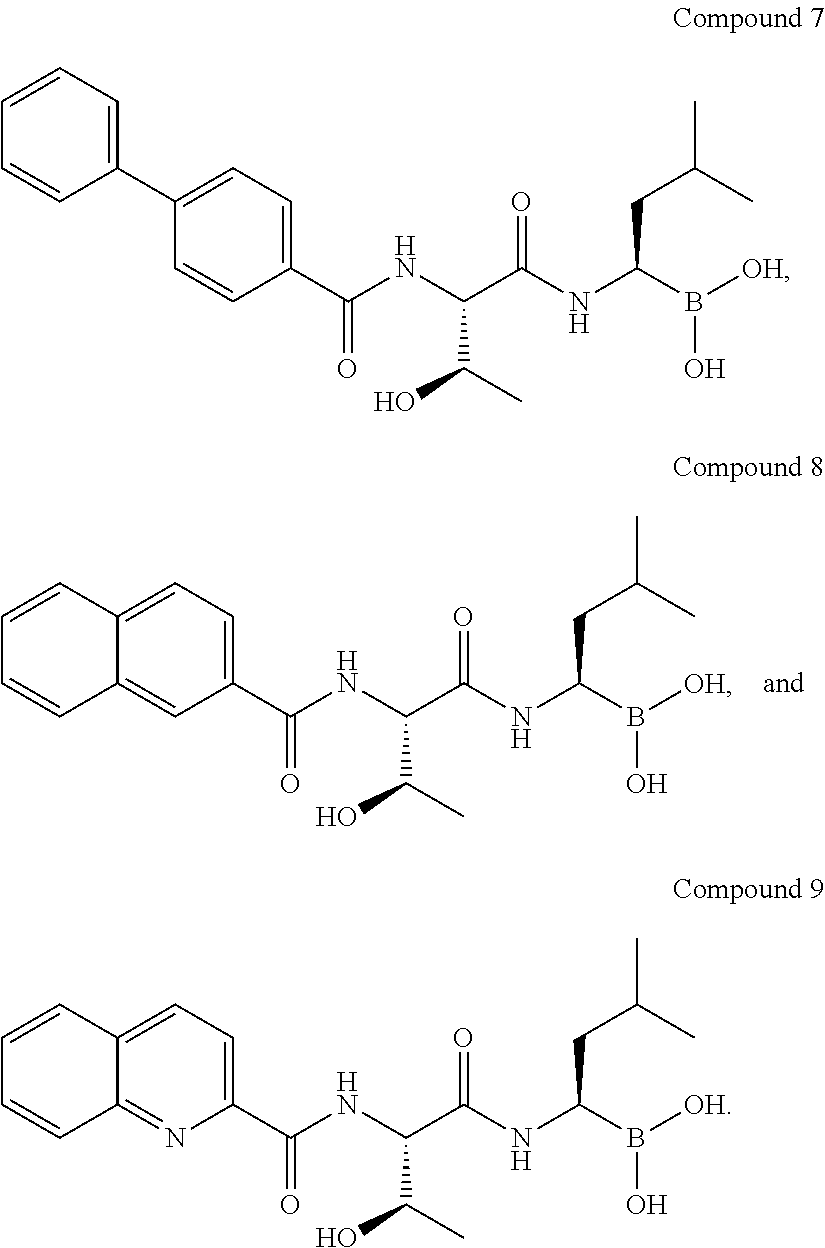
C1(C(=O)NC(C(=O)NC(B(O)[OH])CC(C)C)C(O)C)=CC=C2C(=C1)C=CC=C2.C1(C(=O)NC(C(=O)NC(B(O)[OH])CC(C)C)C(O)C)=CC=C(C2=CC=CC=C2)C=C1.C1(C(=O)NC(C(=O)NC(B(O)[OH])CC(C)C)C(O)C)=CC=C2C(=N1)C=CC=C2
